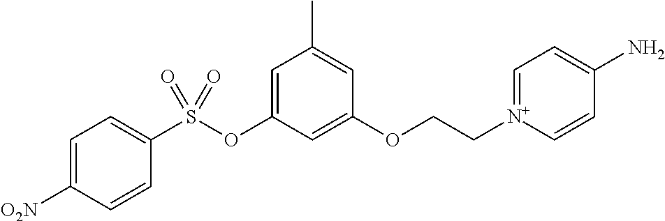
C1=C([O2N])C=CC(S(OC2=CC(C)=CC(OCC[N+]3=CC=C(N)C=C3)=C2)(=O)=O)=C1
